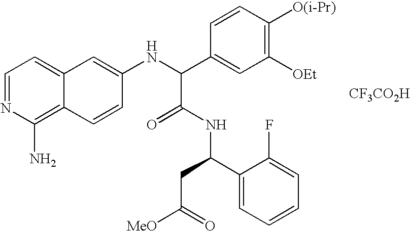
C1=NC(N)=C2C(=C1)C=C(NC(C1=CC([OEt])=C([O(i-Pr)])C=C1)C(=O)NC(C1=CC=CC=C1F)CC([MeO])=O)C=C2.[CF3CO2H]
